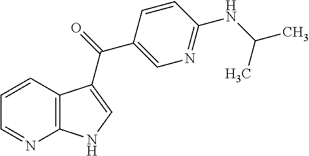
C12=C(C=CC=N1)C(C(=O)C1=CN=C(NC(C)C)C=C1)=CN2
